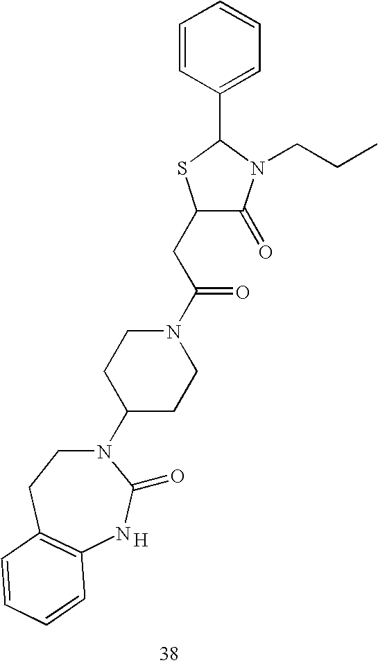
C1(CC(N2CCC(N3CCC4=C(NC3=O)C=CC=C4)CC2)=O)C(=O)N(CCC)C(C2=CC=CC=C2)S1.[H]
